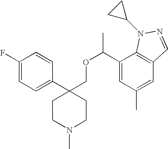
C1(F)=CC=C(C2(COC(C3=CC(C)=CC4=C3N(C3CC3)N=C4)C)CCN(C)CC2)C=C1
